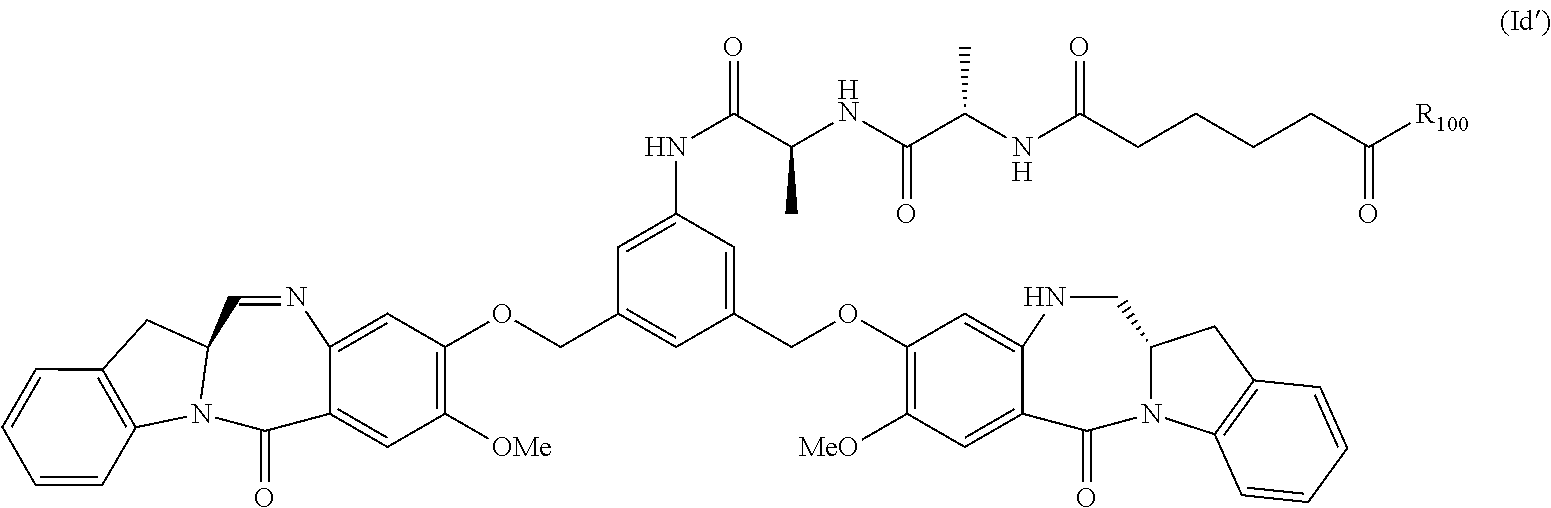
C1(OCC2=CC(NC(C(NC(C(NC(CCCCC([R100])=O)=O)C)=O)C)=O)=CC(COC3=C([OMe])C=C4C(=C3)N=CC3N(C4=O)C4=C(C3)C=CC=C4)=C2)=C([MeO])C=C2C(=C1)NCC1N(C2=O)C2=C(C1)C=CC=C2
